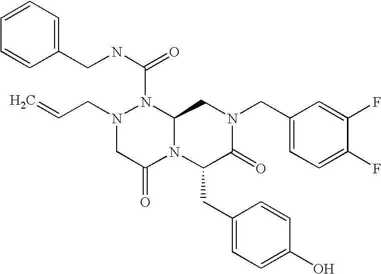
N1(C(NCC2=CC=CC=C2)=O)N(CC=C)CC(=O)N2C1CN(CC1=CC=C(F)C(F)=C1)C(=O)C2CC1=CC=C(O)C=C1
